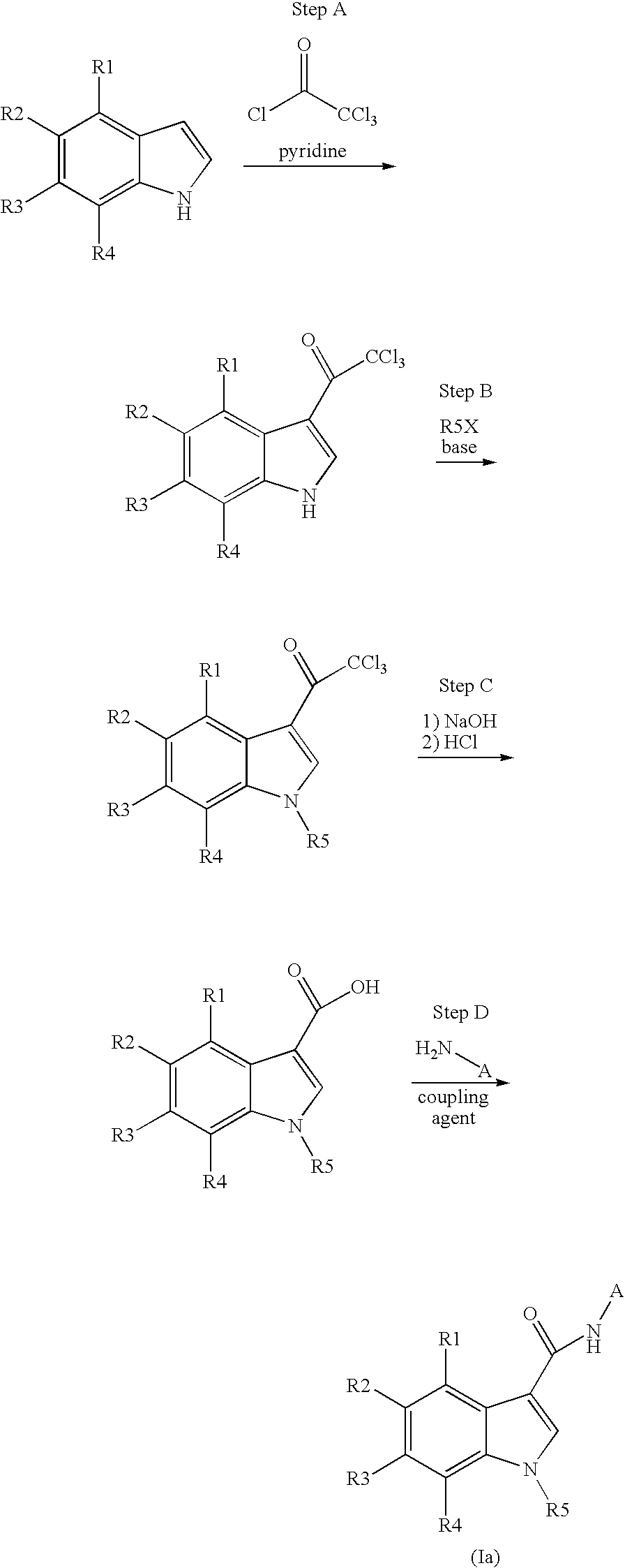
ClC([CCl3])=O.C1([R2])=C([R3])C([R4])=C2C(=C1[R1])C=CN2.C1([R2])=C([R3])C([R4])=C2C(=C1[R1])C(C(=O)[CCl3])=CN2.C1([R2])=C([R3])C([R4])=C2C(=C1[R1])C(C(=O)[CCl3])=CN2[R5].N[A].C1([R2])=C([R3])C([R4])=C2C(=C1[R1])C(C(=O)O)=CN2[R5].C1([R2])=C([R3])C([R4])=C2C(=C1[R1])C(C(=O)N[A])=CN2[R5]
